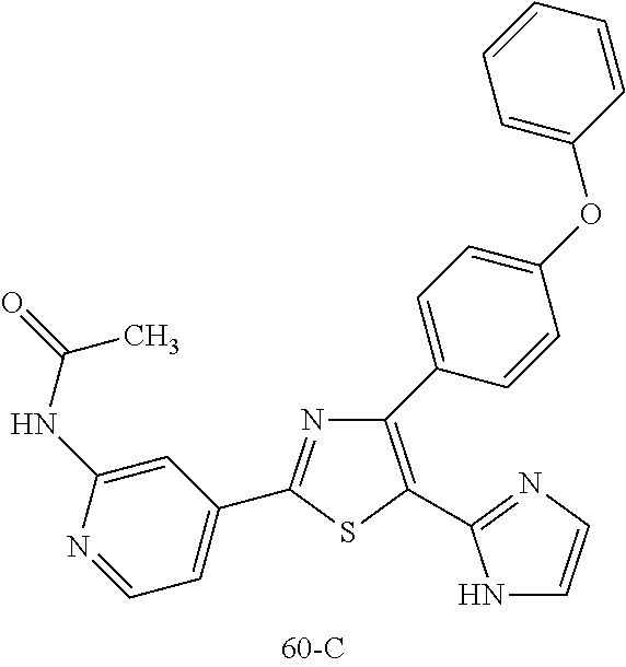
N1=C(C2=CC=NC(NC(=O)C)=C2)SC(C2=NC=CN2)=C1C1=CC=C(OC2=CC=CC=C2)C=C1
